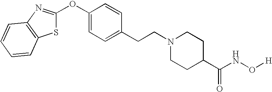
C1=CC=CC2=C1N=C(OC1=CC=C(CCN3CCC(C(NO[H])=O)CC3)C=C1)S2
